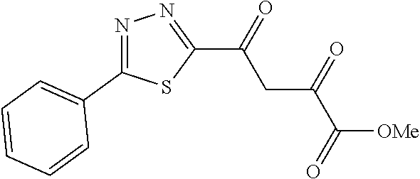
N1=C(C2=CC=CC=C2)SC(C(CC(C([OMe])=O)=O)=O)=N1
